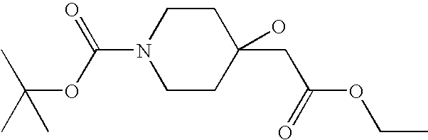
C1CN(C(=O)OC(C)(C)C)CCC1(CC(OCC)=O)O
